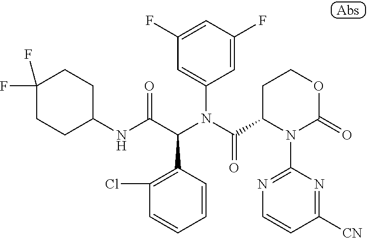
C1(F)=CC(F)=CC(N(C(C2N(C3=NC=CC([CN])=N3)C(=O)OCC2)=O)C(C(NC2CCC(F)(F)CC2)=O)C2=C(Cl)C=CC=C2)=C1
